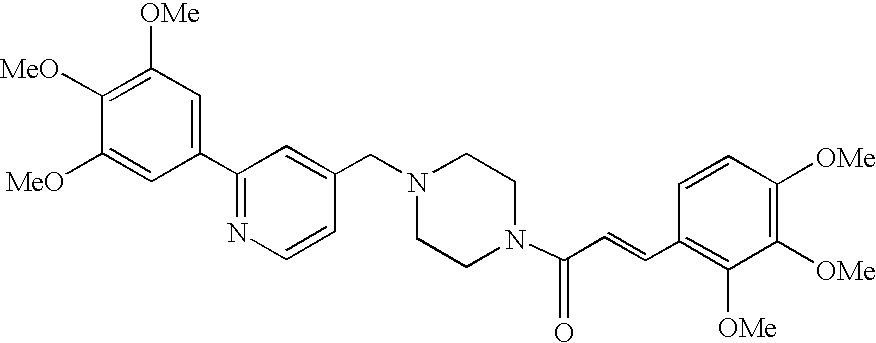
C1(C2=NC=CC(CN3CCN(C(C=CC4=C([OMe])C([OMe])=C([OMe])C=C4)=O)CC3)=C2)=CC([OMe])=C([MeO])C([MeO])=C1
